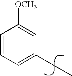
C1=C(CC)C=C([OCH3])C=C1
